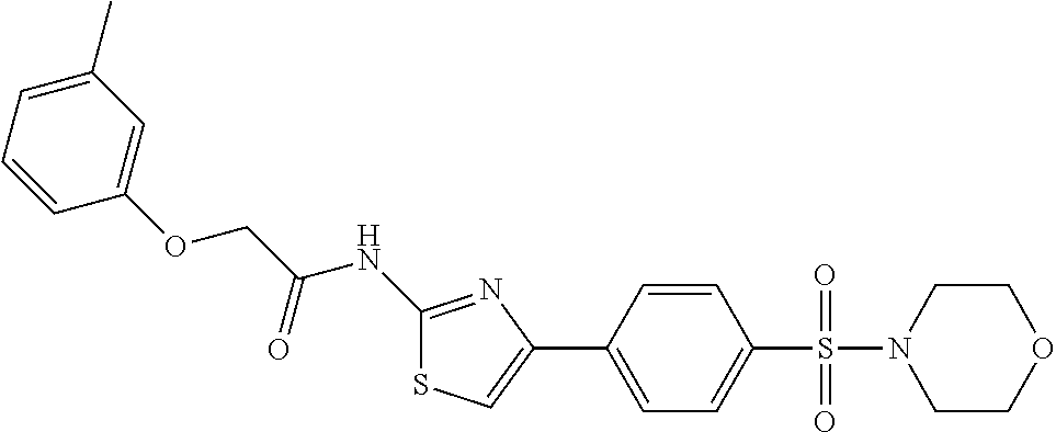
C1(NC(COC2=CC(C)=CC=C2)=O)=NC(C2=CC=C(S(=O)(=O)N3CCOCC3)C=C2)=CS1
